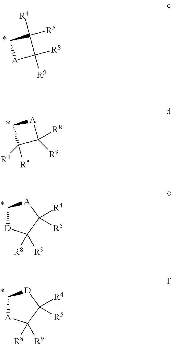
C1[A]C([R8])([R9])C1([R4])[R5].C1C([R5])([R4])C([R8])([R9])[A]1.C1[D]C([R9])([R8])C([R4])([R5])[A]1.C1[A]C([R9])([R8])C([R4])([R5])[D]1
